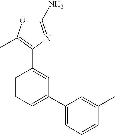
O1C(N)=NC(C2=CC(C3=CC=CC(C)=C3)=CC=C2)=C1C
